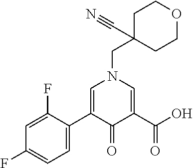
C1=C(F)C(C2=CN(CC3(C#N)CCOCC3)C=C(C(O)=O)C2=O)=CC=C1F
